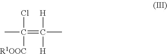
[R1OOC]C(Cl)(=C(C)([H])[H])C
